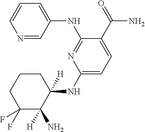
C1(NC2([H])CCCC(F)(F)C2([H])N)=CC=C(C(=O)N)C(NC2=CC=CN=C2)=N1
